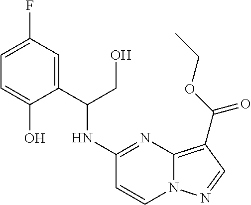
C1=C(F)C=C(C(NC2=NC3=C(C(OCC)=O)C=NN3C=C2)CO)C(O)=C1
